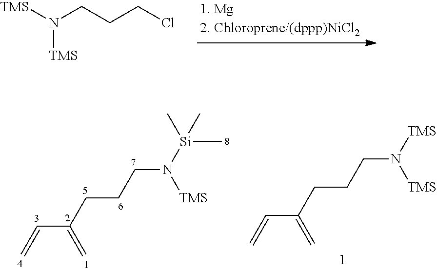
[TMS]N(CCCCl)[TMS].C(C(=C)CCCN([Si](C)(C)C)[TMS])=C.C(C(=C)CCCN([TMS])[TMS])=C
